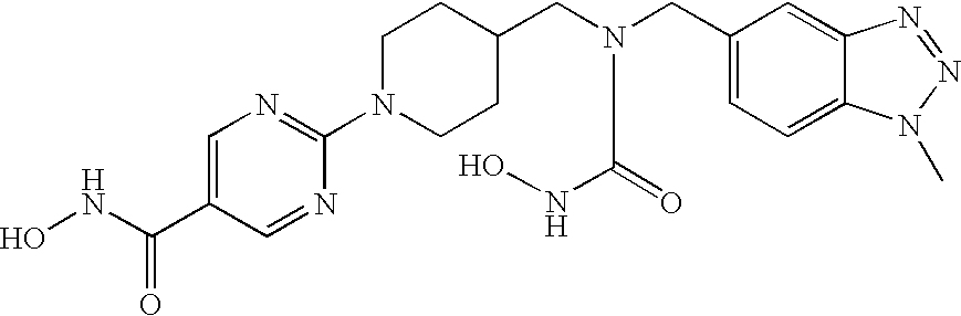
ONC(=O)C1=CN=C(N2CCC(CN(C(NO)=O)CC3=CC=C4C(=C3)N=NN4C)CC2)N=C1
